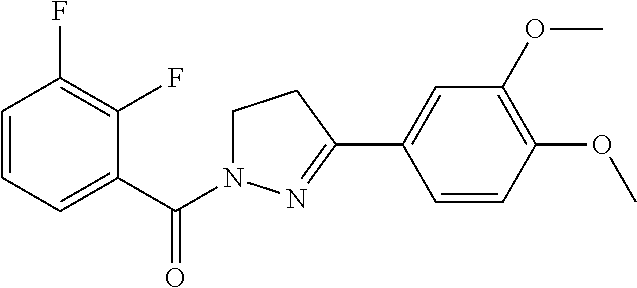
C1=CC=C(C(=O)N2CCC(C3=CC(OC)=C(OC)C=C3)=N2)C(F)=C1F
